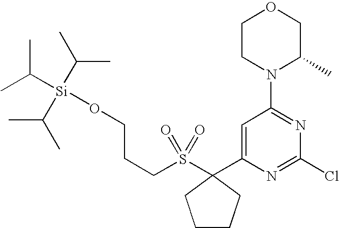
C(S(C1(C2=CC(N3C(C)COCC3)=NC(Cl)=N2)CCCC1)(=O)=O)CCO[Si](C(C)C)(C(C)C)C(C)C
